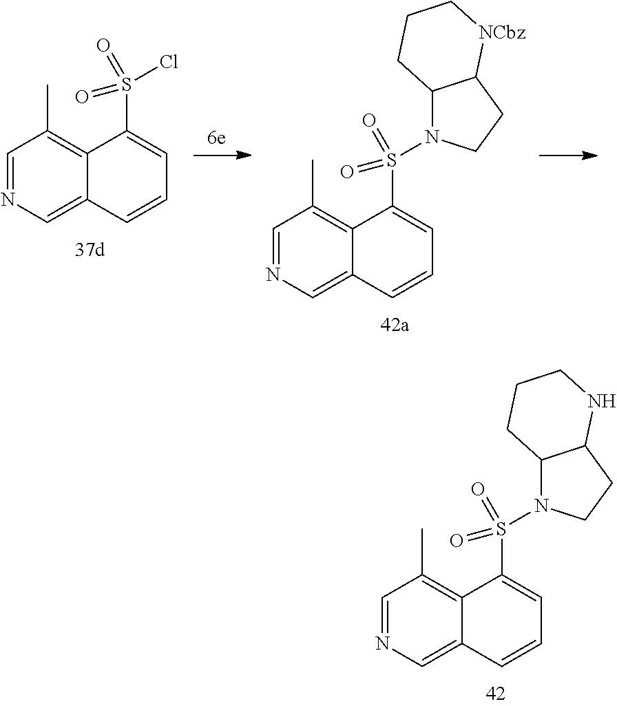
C1=NC=C2C(=C1C)C(S(Cl)(=O)=O)=CC=C2.C1=NC=C2C(=C1C)C(S(=O)(=O)N1C3C(CC1)[NCbz]CCC3)=CC=C2.C1=NC=C2C(=C1C)C(S(=O)(=O)N1C3C(CC1)NCCC3)=CC=C2
